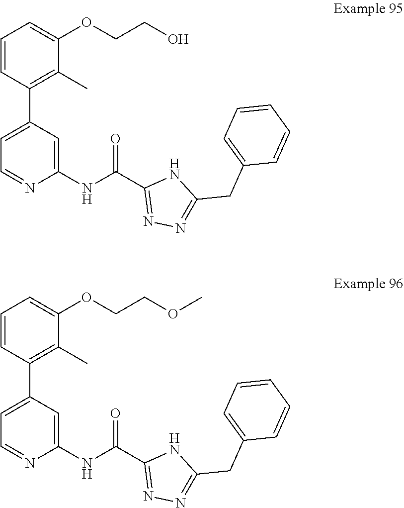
O(CCOC1=CC=CC(C2=CC=NC(NC(C3=NN=C(CC4=CC=CC=C4)N3)=O)=C2)=C1C)C.OCCOC1=CC=CC(C2=CC=NC(NC(C3=NN=C(CC4=CC=CC=C4)N3)=O)=C2)=C1C
